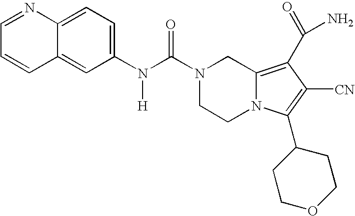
N(C(=O)N1CCN2C(=C(C(N)=O)C([CN])=C2C2CCOCC2)C1)([H])C1=CC=C2C(=C1)C=CC=N2
